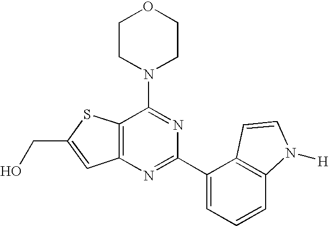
C1CN(C2=NC(C3=CC=CC4=C3C=CN4[H])=NC3=C2SC(CO)=C3)CCO1
